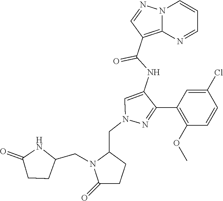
N12C(=C(C(NC3=CN(CC4N(CC5NC(=O)CC5)C(=O)CC4)N=C3C3=C(OC)C=CC(Cl)=C3)=O)C=N1)N=CC=C2
